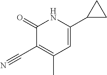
C1(=O)C(C#N)=C(C)C=C(C2CC2)N1
